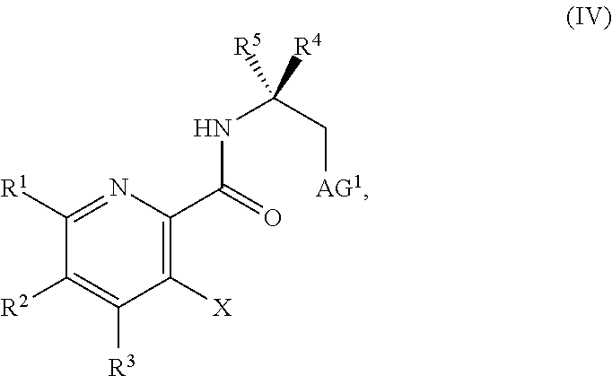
C1([R1])=NC(C(=O)NC([R5])(C[AG1])[R4])=C([X])C([R3])=C1[R2]
